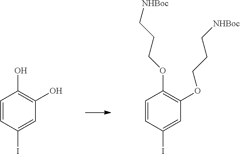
C1=CC(I)=CC(O)=C1O.C1=CC(I)=CC(OCCC[NHBoc])=C1OCCC[NHBoc]
